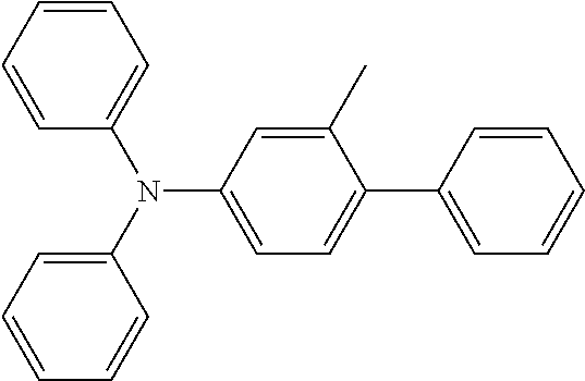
C1=CC=CC(N(C2=CC=CC=C2)C2=CC=C(C3=CC=CC=C3)C(C)=C2)=C1
